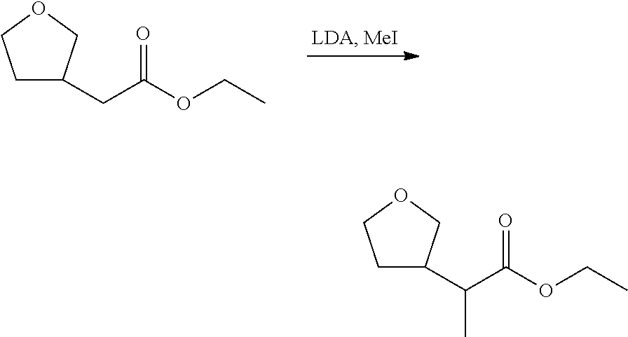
C1C(CC(=O)OCC)COC1.C1C(C(C(=O)OCC)C)COC1
